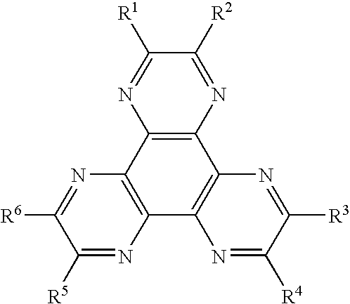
C12=C(C3=C(C4=C1N=C([R4])C([R3])=N4)N=C([R2])C([R1])=N3)N=C([R6])C([R5])=N2
